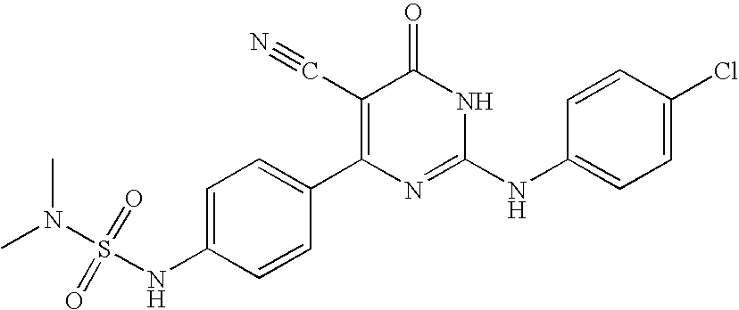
C1=CC(C2=C(C#N)C(=O)NC(NC3=CC=C(Cl)C=C3)=N2)=CC=C1NS(N(C)C)(=O)=O
